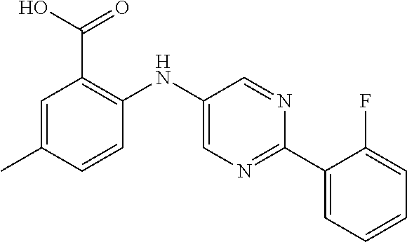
C1=C(C)C=CC(NC2=CN=C(C3=CC=CC=C3F)N=C2)=C1C(O)=O
